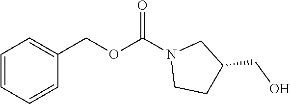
C1=CC=CC(COC(N2CCC(CO)C2)=O)=C1
